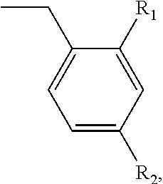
C1([R1])=CC([R2])=CC=C1CC
